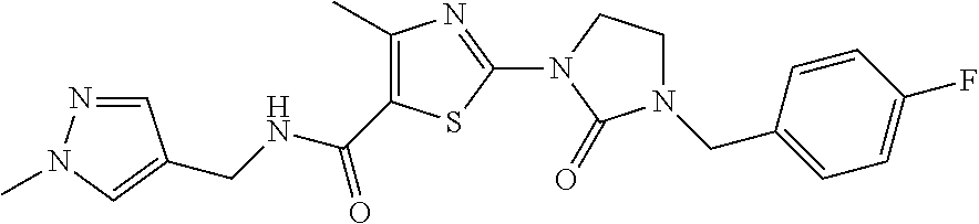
C1(C)=C(C(NCC2=CN(C)N=C2)=O)SC(N2C(=O)N(CC3=CC=C(F)C=C3)CC2)=N1
